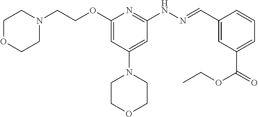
O(C1=CC(N2CCOCC2)=CC(NN=CC2=CC(C(=O)OCC)=CC=C2)=N1)CCN1CCOCC1
